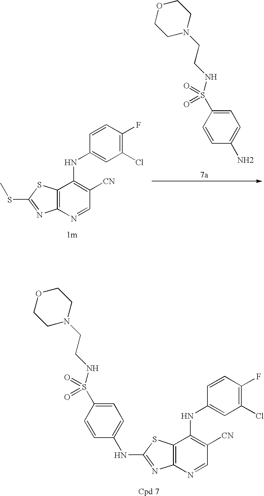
C12=C(N=CC([CN])=C1NC1=CC(Cl)=C(F)C=C1)N=C(NC1=CC=C(S(=O)(=O)NCCN3CCOCC3)C=C1)S2.C12=C(N=CC([CN])=C1NC1=CC(Cl)=C(F)C=C1)N=C(SC)S2.C1=C(S(=O)(=O)NCCN2CCOCC2)C=CC(N)=C1
